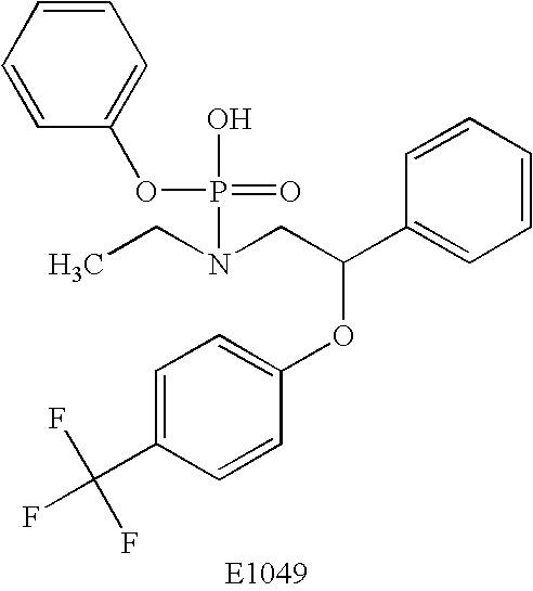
C1=C(C(F)(F)F)C=CC(OC(C2=CC=CC=C2)CN(CC)P(=O)(OC2=CC=CC=C2)O)=C1
